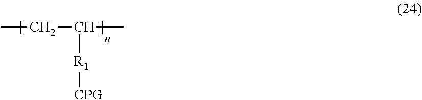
CCC(C)[R1][CPG]
